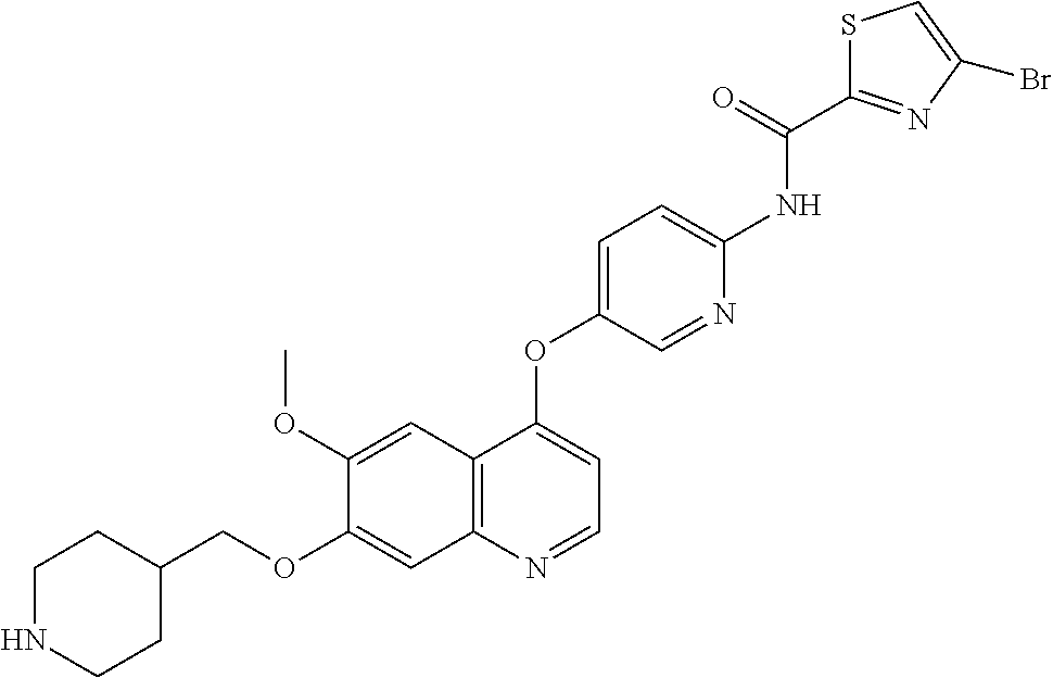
C1(OC)=CC2=C(C=C1OCC1CCNCC1)N=CC=C2OC1=CC=C(NC(C2=NC(Br)=CS2)=O)N=C1
